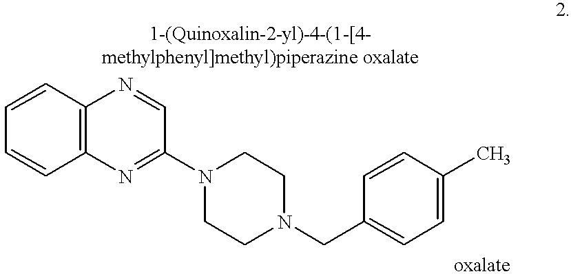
C12=C(C=CC=C1)N=CC(N1CCN(CC3=CC=C(C)C=C3)CC1)=N2
